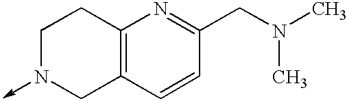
C1N(->C)CC2=C(C1)N=C(CN(C)C)C=C2
